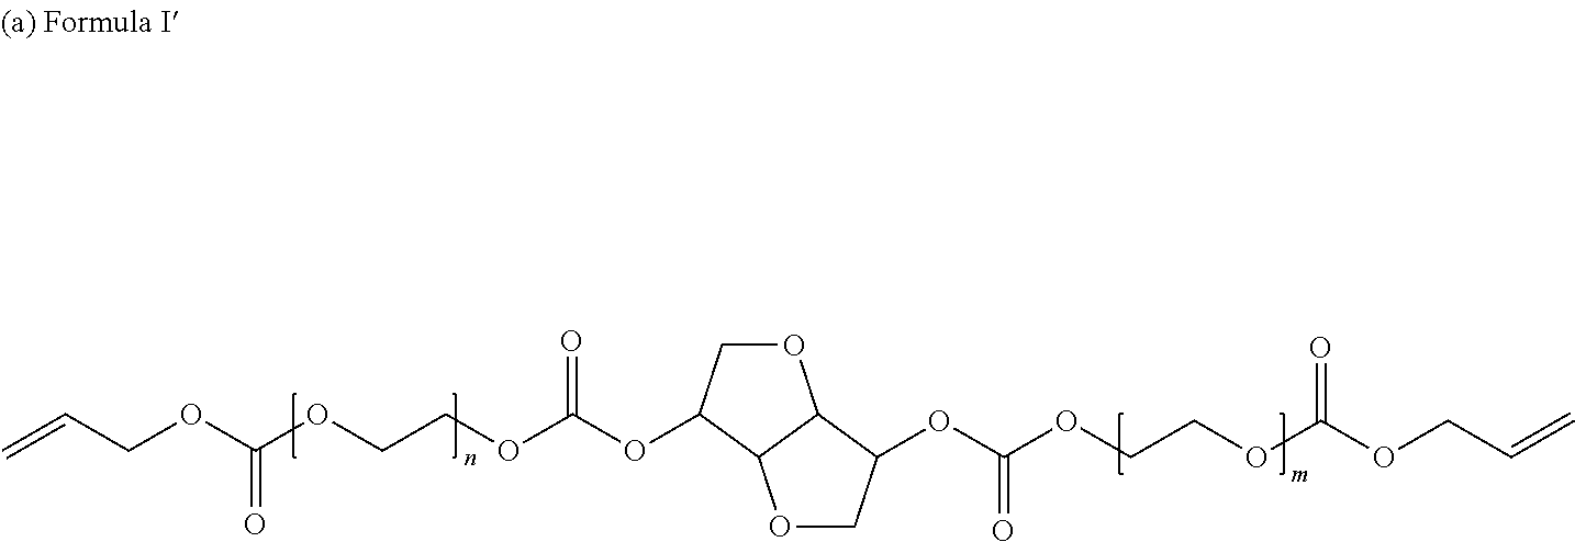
O1CC(OC(OCCOC(OCC=C)=O)=O)C2C1C(OC(OCCOC(OCC=C)=O)=O)CO2
